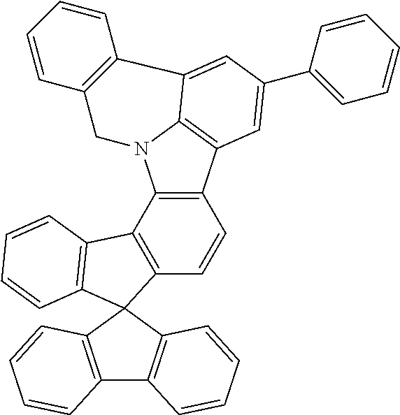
C12=C(C3=C(C=C1)C1(C4=C3C=CC=C4)C3=C(C4=C1C=CC=C4)C=CC=C3)N1C3=C2C=C(C2=CC=CC=C2)C=C3C2=C(C=CC=C2)C1
